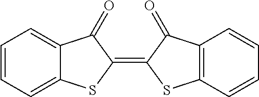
C1=CC=C2C(=C1)C(=O)C(=C1SC3=C(C1=O)C=CC=C3)S2
